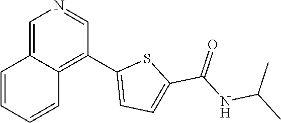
C1=C(C2=C3C(=CN=C2)C=CC=C3)SC(C(NC(C)C)=O)=C1
